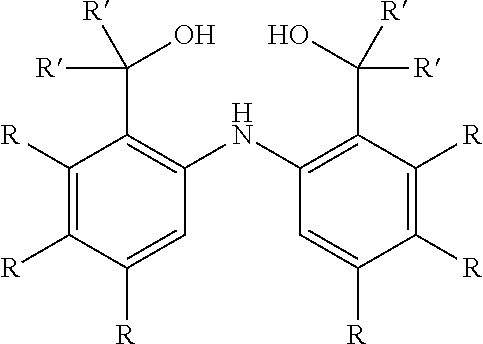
C1([R])=C([R])C([R])=CC(NC2=C(C(O)([R])[R])C([R])=C([R])C([R])=C2)=C1C([R])(O)[R]
